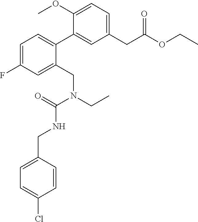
C1=C(CNC(N(CC)CC2=CC(F)=CC=C2C2=CC(CC(OCC)=O)=CC=C2OC)=O)C=CC(Cl)=C1
